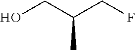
OCC(CF)C
